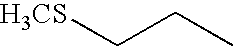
[H3CS]CCC
